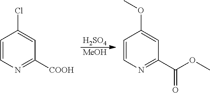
[H2SO4].[MeOH].C1=CN=C([COOH])C=C1Cl.C1=CN=C(C(OC)=O)C=C1OC
